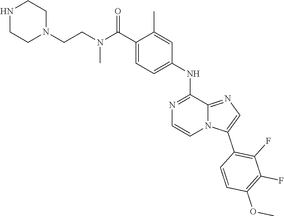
O(C)C1=C(F)C(F)=C(C2=CN=C3C(NC4=CC=C(C(N(CCN5CCNCC5)C)=O)C(C)=C4)=NC=CN23)C=C1
